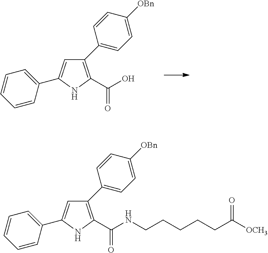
C1(C2=CC=C([OBn])C=C2)=C(C(O)=O)NC(C2=CC=CC=C2)=C1.C1(C2=CC=C([OBn])C=C2)=C(C(NCCCCCC([OCH3])=O)=O)NC(C2=CC=CC=C2)=C1
